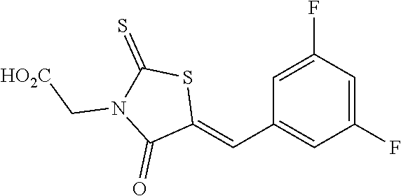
C1(F)=CC(F)=CC(C=C2SC(=S)N(C[HO2C])C2=O)=C1
